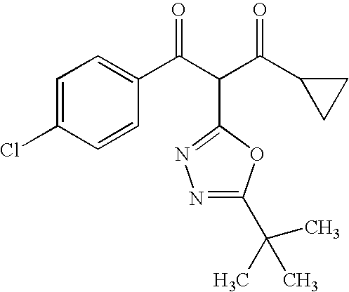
C1=C(Cl)C=CC(C(C(C(C2CC2)=O)C2=NN=C(C(C)(C)C)O2)=O)=C1
